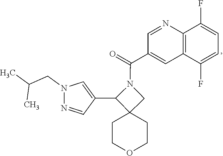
C1COCCC12C(C1=CN(CC(C)C)N=C1)N(C(C1=CC3=C(N=C1)C(F)=CC=C3F)=O)C2
